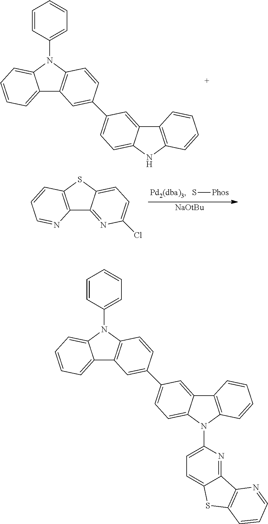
C12=CC=CC=C1N(C1=CC=CC=C1)C1=C2C=C(C2=CC=C3C(=C2)C2=C(N3)C=CC=C2)C=C1.S[Phos].C12=C(SC3=CC=C(Cl)N=C13)C=CC=N2.[NaOtBu].C12=CC=CC=C1N(C1=CC=CC=C1)C1=C2C=C(C2=CC=C3C(=C2)C2=C(N3C3=CC=C4C(=N3)C3=C(S4)C=CC=N3)C=CC=C2)C=C1
